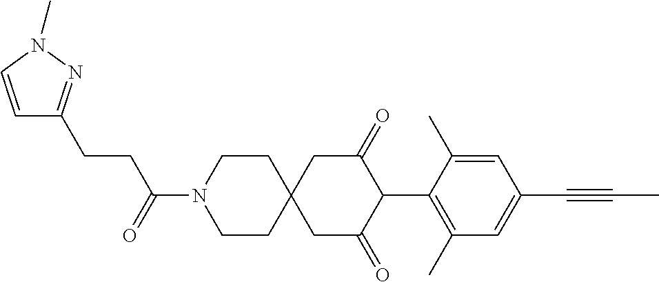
C1CN(C(=O)CCC2=NN(C)C=C2)CCC12CC(=O)C(C1=C(C)C=C(C#CC)C=C1C)C(=O)C2
